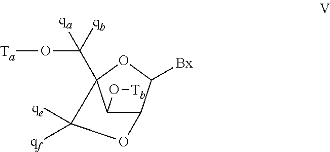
O1C2(C(O[Ta])([qa])[qb])C(O[Tb])C(C1[Bx])OC2([qf])[qe]
